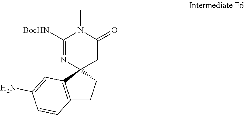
C1([BocHN])=NC2(CC(=O)N1C)C1=C(CC2)C=CC(N)=C1
